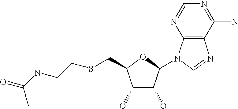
C1(O)C(O)C(N2C3=C(N=C2)C(N)=NC=N3)OC1CSCCNC(=O)C
